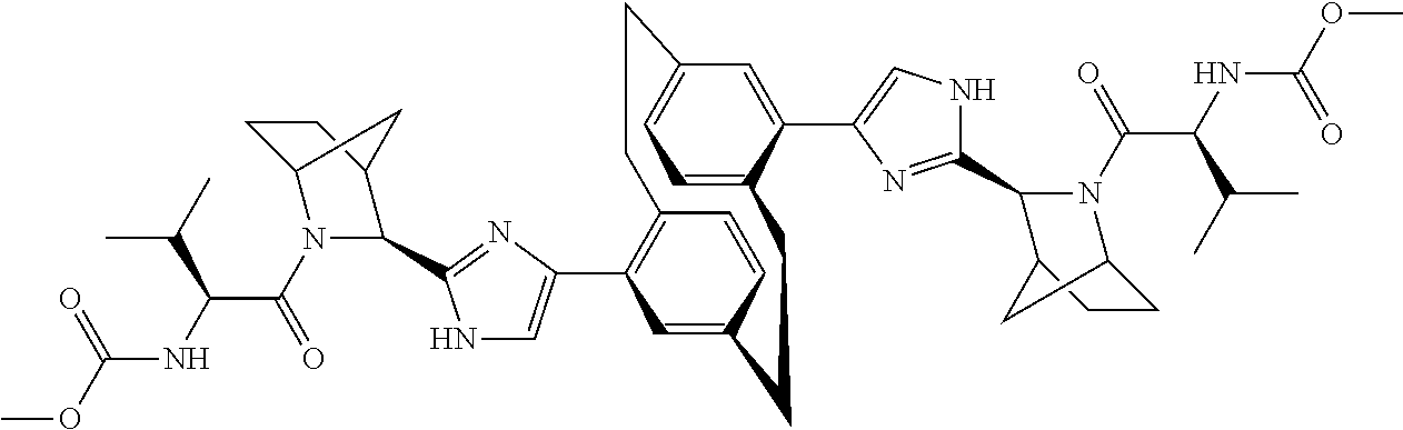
C1C2N(C(C(NC(OC)=O)C(C)C)=O)C(C3=NC(C4=C5C=CC(=C4)CCC4=CC=C(C=C4C4=CNC(C6N(C(C(NC(OC)=O)C(C)C)=O)C7CCC6C7)=N4)CC5)=CN3)C(C1)C2
